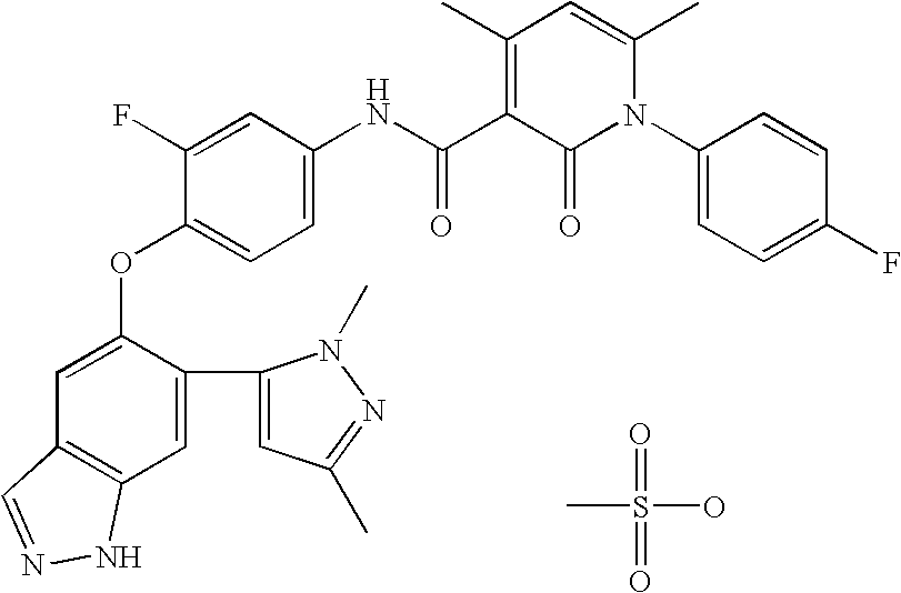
CS(=O)(O)=O.C1=C(OC2=CC=C(NC(C3=C(C)C=C(C)N(C4=CC=C(F)C=C4)C3=O)=O)C=C2F)C(C2=CC(C)=NN2C)=CC2=C1C=NN2
